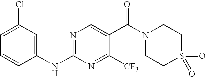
C1(NC2=NC=C(C(N3CCS(=O)(=O)CC3)=O)C([CF3])=N2)=CC(Cl)=CC=C1
